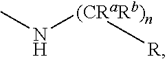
CN[(CRaRb)n][R]
